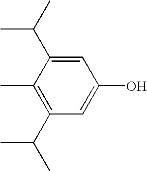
C1(C)=C(C(C)C)C=C(O)C=C1C(C)C
